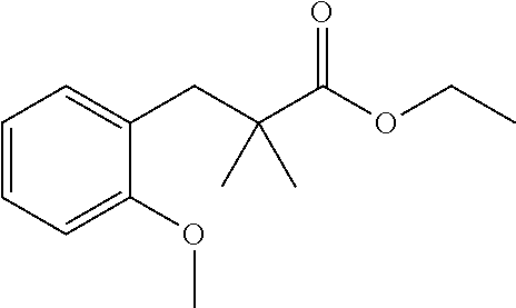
C1=CC=C(OC)C(CC(C(OCC)=O)(C)C)=C1
